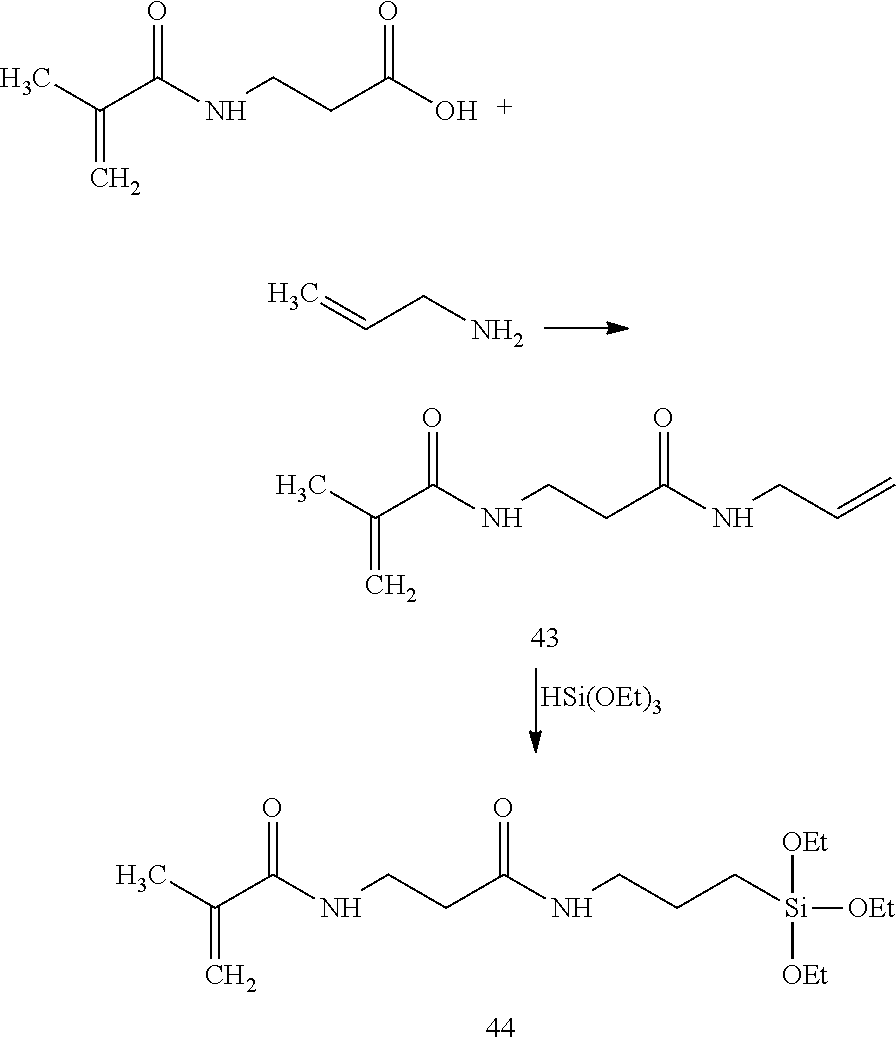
C=CCN.CC(C(NCCC(NCC=C)=O)=O)=C.[HSi(OEt)3].CC(C(NCCC(NCCC[Si]([OEt])([OEt])[OEt])=O)=O)=C.CC(C(NCCC(O)=O)=O)=C
